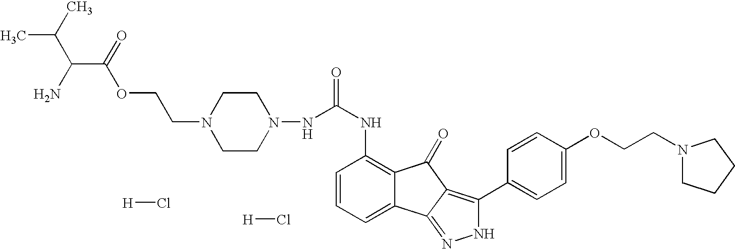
[H]Cl.N(C(NC1=C2C(=CC=C1)C1=NNC(C3=CC=C(OCCN4CCCC4)C=C3)=C1C2=O)=O)N1CCN(CCOC(C(N)C(C)C)=O)CC1.[H]Cl
